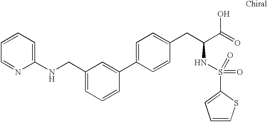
C1=CC=C(NCC2=CC=CC(C3=CC=C(CC(C(=O)O)NS(=O)(=O)C4=CC=CS4)C=C3)=C2)N=C1
